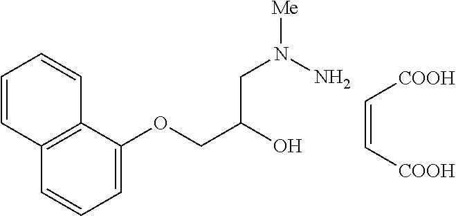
C1=C(OCC(O)CN([Me])N)C2=C(C=C1)C=CC=C2.C(=C[COOH])[COOH]
